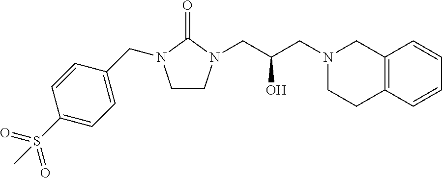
C1CN(CC(CN2CCC3=C(C2)C=CC=C3)O)C(=O)N1CC1=CC=C(S(=O)(=O)C)C=C1
